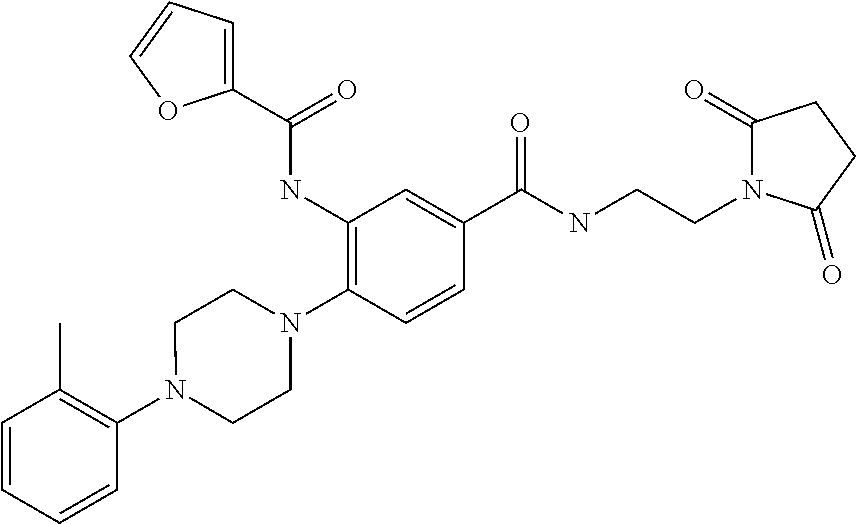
C1=CC=CC(N2CCN(C3=C(NC(=O)C4=CC=CO4)C=C(C(NCCN4C(=O)CCC4=O)=O)C=C3)CC2)=C1C
